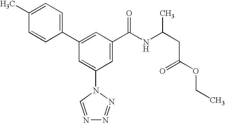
C1(C2=CC(C(NC(CC(OCC)=O)C)=O)=CC(N3C=NN=N3)=C2)=CC=C(C)C=C1
